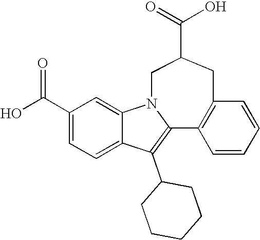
C1(C(O)=O)=CC=C2C(=C1)N1CC(C(=O)O)CC3=C(C1=C2C1CCCCC1)C=CC=C3
